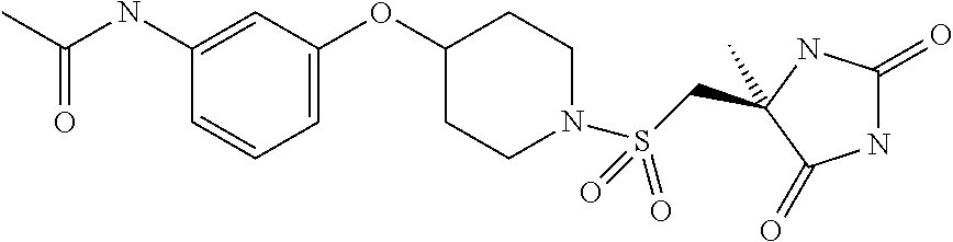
CC1(CS(N2CCC(OC3=CC=CC(NC(C)=O)=C3)CC2)(=O)=O)NC(=O)NC1=O
